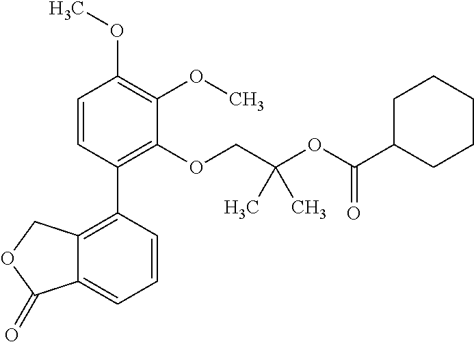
C1=CC(C2=C3C(=CC=C2)C(=O)OC3)=C(OCC(OC(C2CCCCC2)=O)(C)C)C(OC)=C1OC
